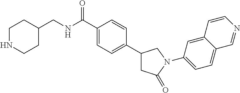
C1=C(C(NCC2CCNCC2)=O)C=CC(C2CC(=O)N(C3=CC=C4C(=C3)C=CN=C4)C2)=C1
